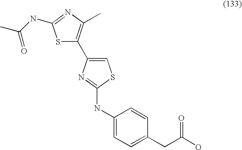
S1C(C2=CSC(NC3=CC=C(CC(O)=O)C=C3)=N2)=C(C)N=C1NC(C)=O
